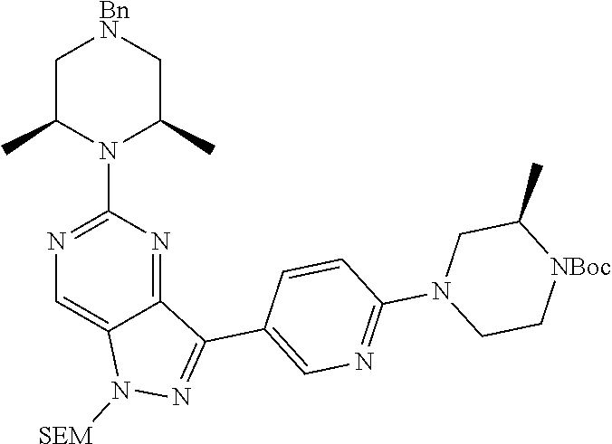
N1([SEM])N=C(C2=CN=C(N3CC(C)[NBoc]CC3)C=C2)C2=NC(N3C(C)C[BnN]CC3C)=NC=C12
